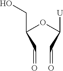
C(OC([U])C=O)(CO)C=O
